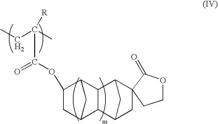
O(C(=O)C(C)(CC)[R])C1CC2CC1C1C2C2CC3(C1C2)CCOC3=O
